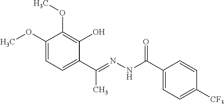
C1(OC)=CC=C(C(=NNC(C2=CC=C([CF3])C=C2)=O)C)C(O)=C1OC
